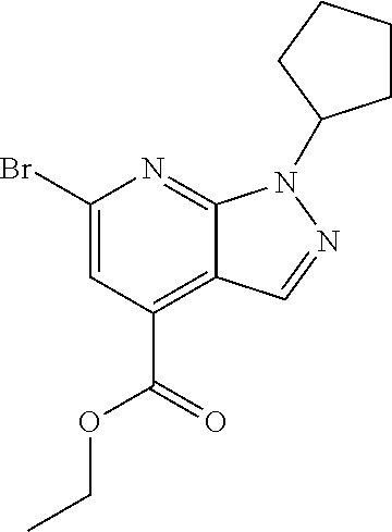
C12=NC(Br)=CC(C(=O)OCC)=C1C=NN2C1CCCC1
